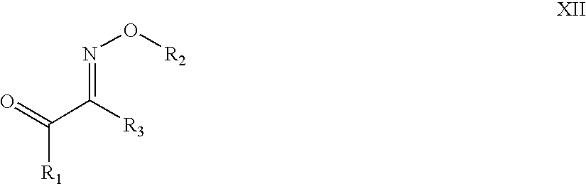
O=C(C([R3])=NO[R2])[R1]
